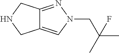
C12=CN(CC(C)(C)F)N=C1CNC2
